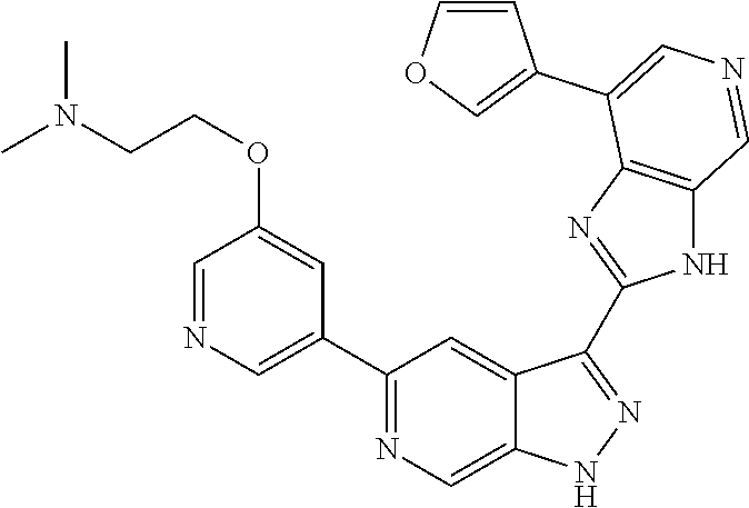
C1(C2=CN=CC(OCCN(C)C)=C2)=NC=C2C(=C1)C(C1=NC3=C(N1)C=NC=C3C1=COC=C1)=NN2
